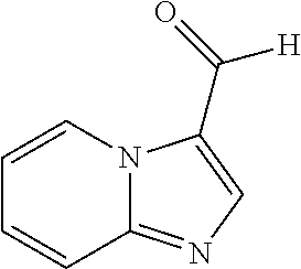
C1=CN2C(=NC=C2C(=O)[H])C=C1
